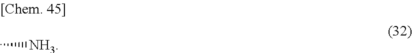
C[NH3]
